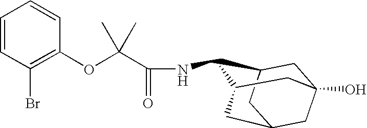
C1=CC(Br)=C(OC(C(NC2C3CC4(O)CC(CC2C4)C3)=O)(C)C)C=C1
